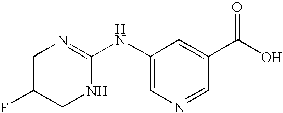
C1(NC2=NCC(F)CN2)=CN=CC(C(=O)O)=C1
